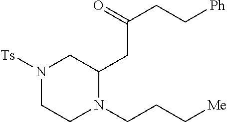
N1([Ts])CCN(CCC[Me])C(CC(CC[Ph])=O)C1
